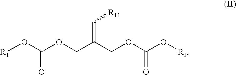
[R1]OC(OCC(COC(O[R1])=O)=C[R11])=O
